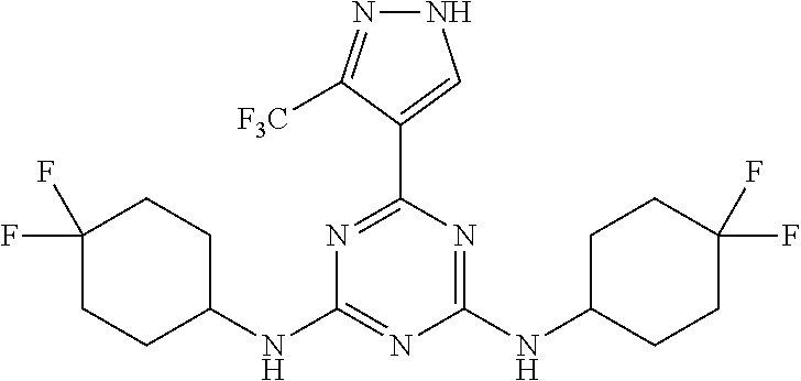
N1=C(C2=CNN=C2[F3C])N=C(NC2CCC(F)(F)CC2)N=C1NC1CCC(F)(F)CC1
